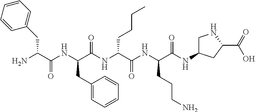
NC(C(NC(C(NC(C(NC(C(=O)NC1CNC(C(=O)O)C1)CCCN)=O)CCCC)=O)CC1=CC=CC=C1)=O)CC1=CC=CC=C1
